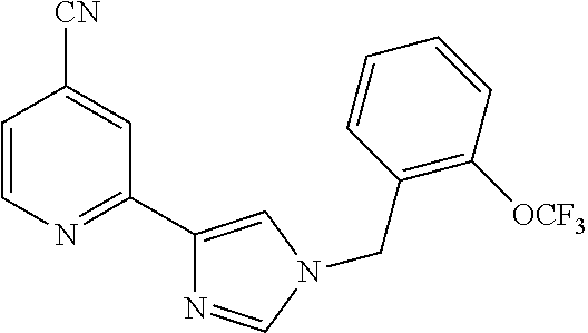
C1=CN=C(C2=CN(CC3=C([OCF3])C=CC=C3)C=N2)C=C1[CN]
